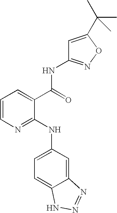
N(C(C1=CC=CN=C1NC1=CC=C2C(=C1)N=NN2)=O)C1=NOC(C(C)(C)C)=C1
